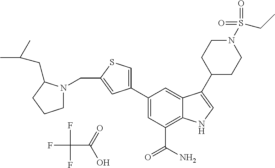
FC(F)(F)C(=O)O.C1=C(C2=CSC(CN3CCCC3CC(C)C)=C2)C=C2C(=C1C(N)=O)NC=C2C1CCN(S(CC)(=O)=O)CC1
